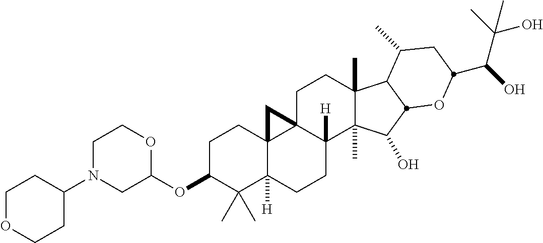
C1C(OC2OCCN(C3CCOCC3)C2)C(C)(C)C2([H])C3(C1)C1(C([H])(CC2)C2(C)C(C)(CC1)C1C(C)CC(C(C(C)(O)C)O)OC1C2O)C3
